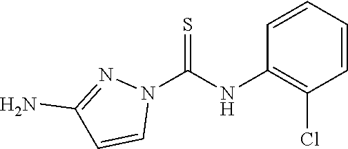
C1(NC(N2C=CC(N)=N2)=S)=C(Cl)C=CC=C1
